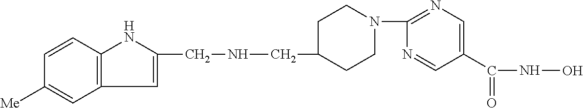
C1CN(C2=NC=C(C(=O)NO)C=N2)CCC1CNCC1=CC2=C(N1)C=CC([Me])=C2
